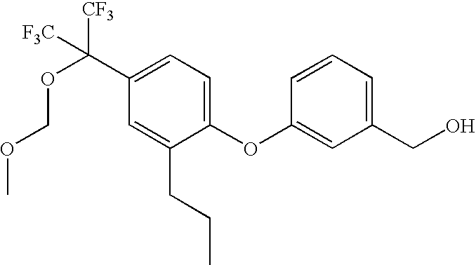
C1(C(OCOC)([CF3])[F3C])=CC=C(OC2=CC(CO)=CC=C2)C(CCC)=C1
